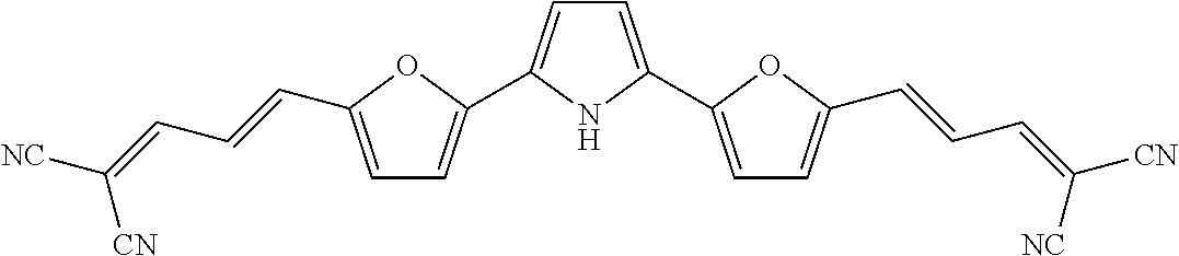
C1=C(C2=CC=C(C=CC=C([CN])[NC])O2)NC(C2=CC=C(C=CC=C([NC])[CN])O2)=C1
